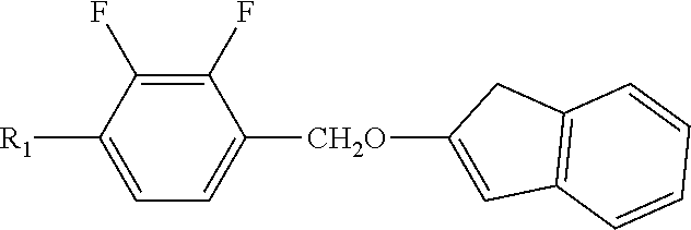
C1(F)=C(F)C([CH2O]C2=CC3=C(C2)C=CC=C3)=CC=C1[R1]
